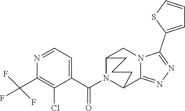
C1(C(F)(F)F)=C(Cl)C(C(N2C3C4=NN=C(C5=CC=CS5)N4CC2CCC3)=O)=CC=N1
